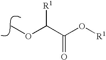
O(C)C(C(O[R1])=O)[R1]
